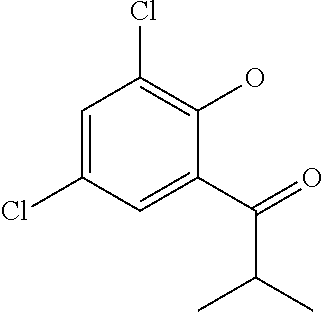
C1=C(Cl)C=C(C(=O)C(C)C)C(O)=C1Cl
